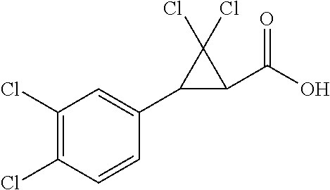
C1=CC(Cl)=C(Cl)C=C1C1C(C(O)=O)C1(Cl)Cl
